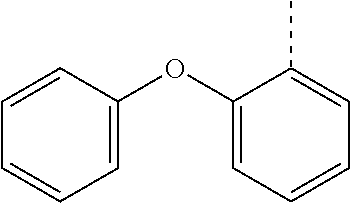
C1=C(OC2=CC=CC=C2C)C=CC=C1
